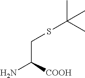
C(SC(C)(C)C)C([COOH])N
